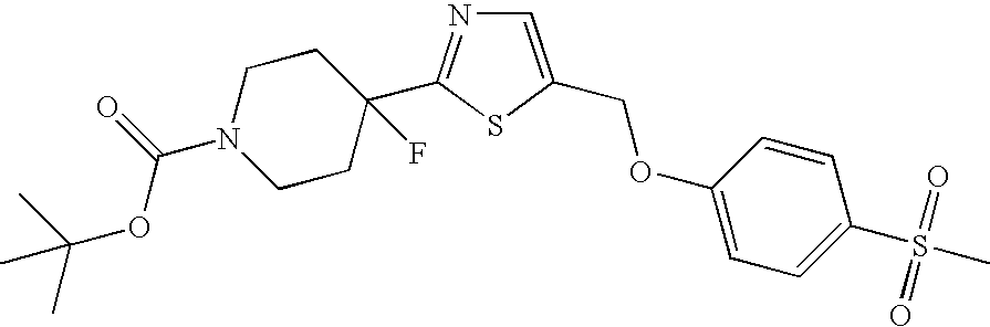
C1=C(COC2=CC=C(S(C)(=O)=O)C=C2)SC(C2(F)CCN(C(=O)OC(C)(C)C)CC2)=N1
